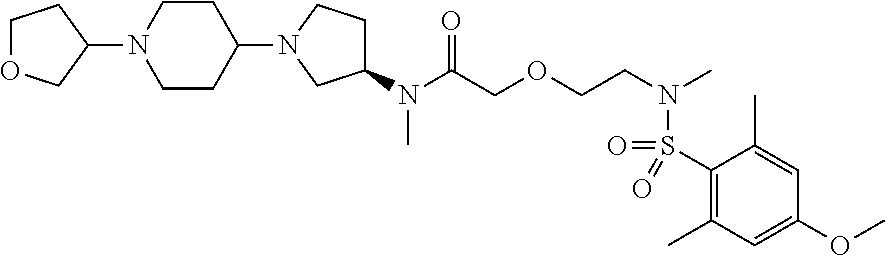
N(C(COCCN(C)S(=O)(=O)C1=C(C)C=C(OC)C=C1C)=O)(C)C1CCN(C2CCN(C3COCC3)CC2)C1
